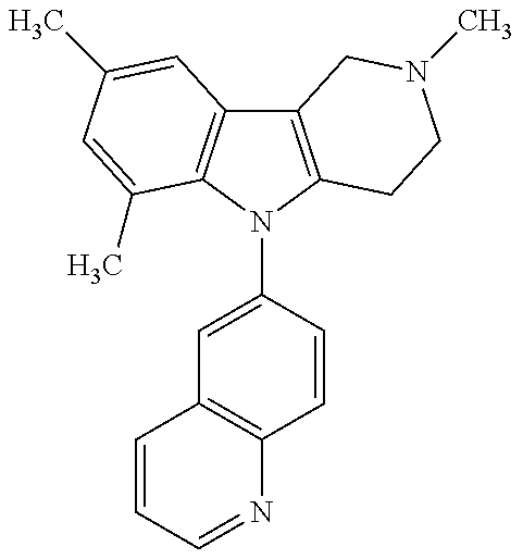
C12=C(N(C3=CC4=C(C=C3)N=CC=C4)C3=C1C=C(C)C=C3C)CCN(C)C2
